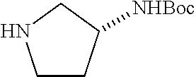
C1CC([NHBoc])CN1
